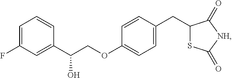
C1=C(F)C=C(C(COC2=CC=C(CC3SC(=O)[NH]C3=O)C=C2)O)C=C1
